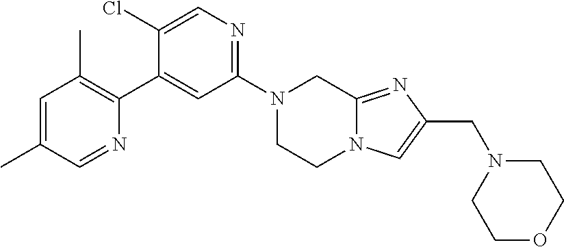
C1(C)=C(C2=CC(N3CCN4C(=NC(CN5CCOCC5)=C4)C3)=NC=C2Cl)N=CC(C)=C1
